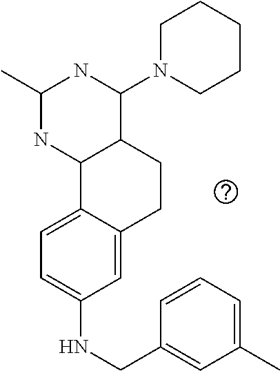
C1(NCC2=CC(C)=CC=C2)=CC=C2C(=C1)CCC1C2NC(C)NC1N1CCCCC1
